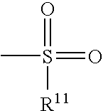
CS(=O)(=O)[R11]
